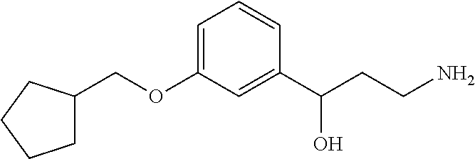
C(OC1=CC=CC(C(CCN)O)=C1)C1CCCC1
